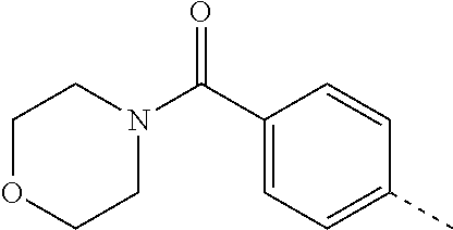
C1(C(N2CCOCC2)=O)=CC=C(C)C=C1
